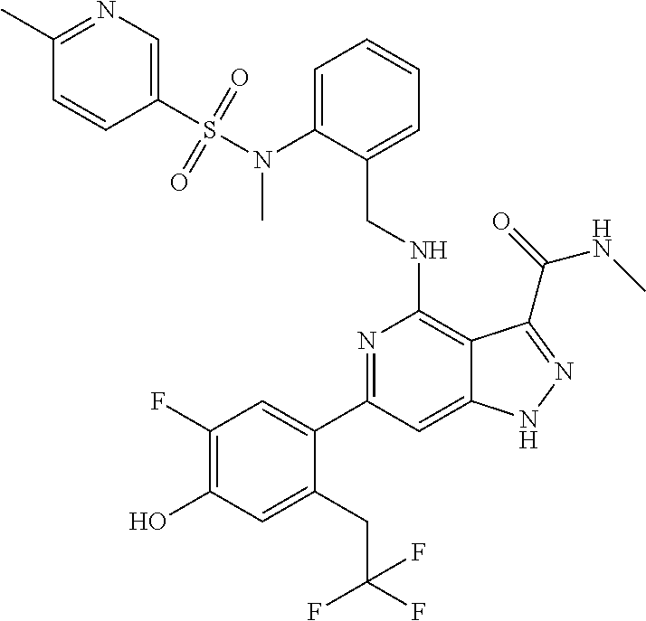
C1(C2=CC(F)=C(O)C=C2CC(F)(F)F)=NC(NCC2=CC=CC=C2N(S(=O)(=O)C2=CN=C(C)C=C2)C)=C2C(=C1)NN=C2C(NC)=O
